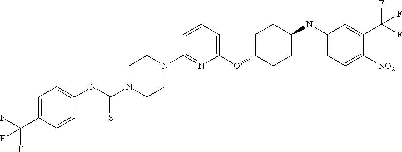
C1(OC2CCC(NC3=CC=C([NO2])C(C(F)(F)F)=C3)CC2)=CC=CC(N2CCN(C(NC3=CC=C(C(F)(F)F)C=C3)=S)CC2)=N1
